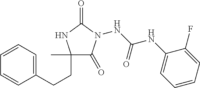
N(C(NC1=CC=CC=C1F)=O)N1C(=O)C(C)(CCC2=CC=CC=C2)NC1=O
